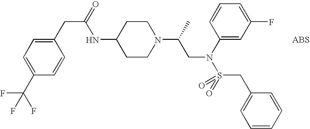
C1(NC(CC2=CC=C(C(F)(F)F)C=C2)=O)CCN(C(CN(S(CC2=CC=CC=C2)(=O)=O)C2=CC(F)=CC=C2)C)CC1
